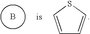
B.C1=CSC=C1
